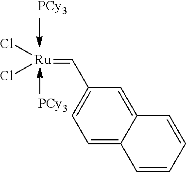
[PCy3].[PCy3].[Ru](=CC1=CC=C2C(=C1)C=CC=C2)(Cl)Cl
